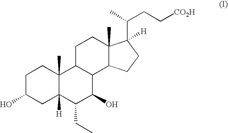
C1C(O)CC2([H])C(C)(C1)C1C(C(O)C2CC)C2C(C)(CC1)C(C(CC[CO2H])C)([H])CC2
